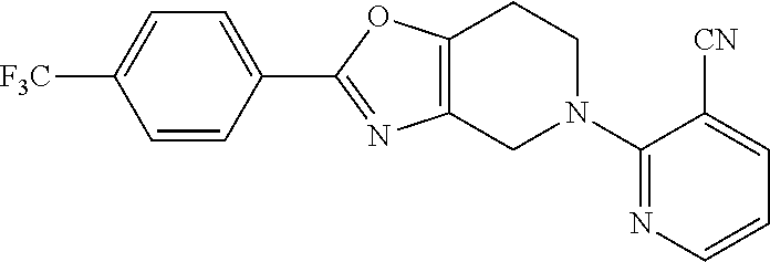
C12=C(N=C(C3=CC=C([F3C])C=C3)O1)CN(C1=NC=CC=C1[CN])CC2
